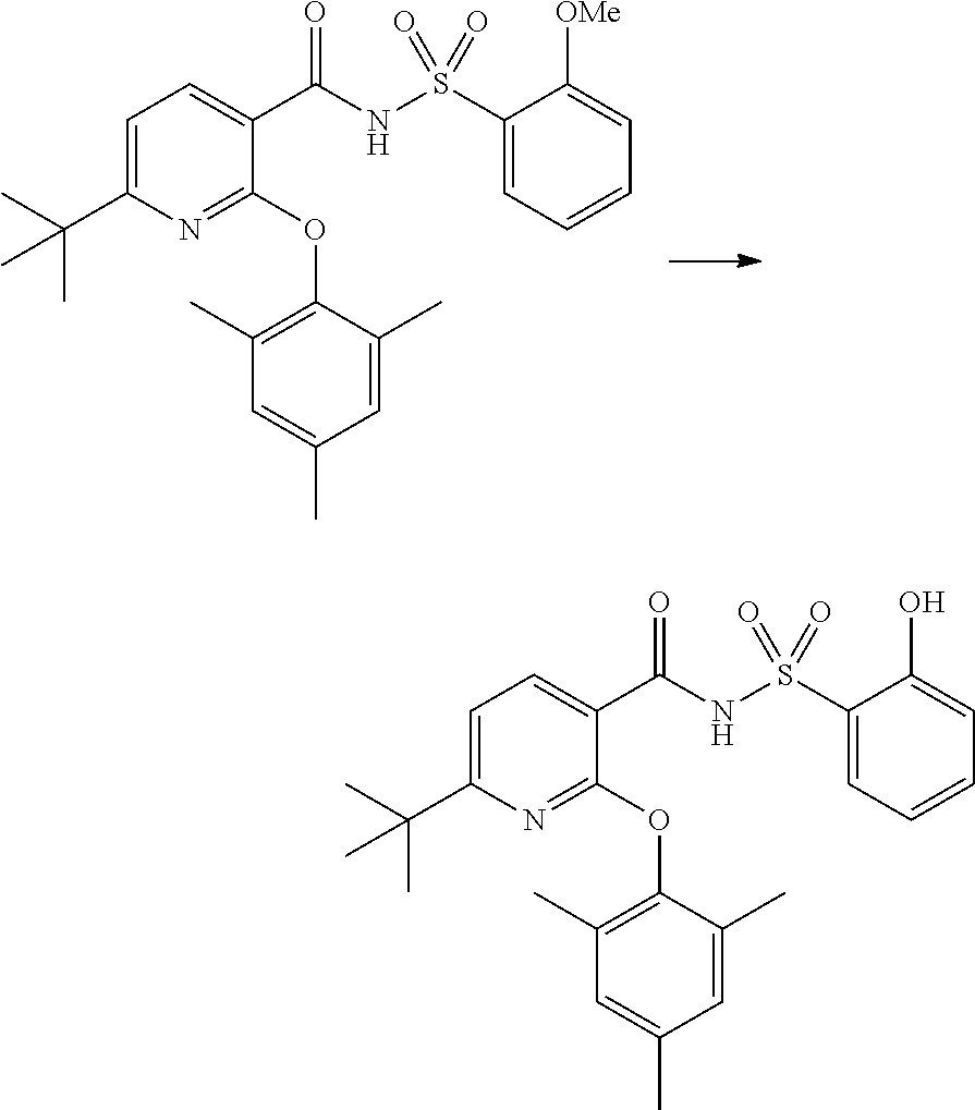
C1=C(C(C)(C)C)N=C(OC2=C(C)C=C(C)C=C2C)C(C(NS(C2=CC=CC=C2[OMe])(=O)=O)=O)=C1.C1=C(C(C)(C)C)N=C(OC2=C(C)C=C(C)C=C2C)C(C(NS(C2=CC=CC=C2O)(=O)=O)=O)=C1
